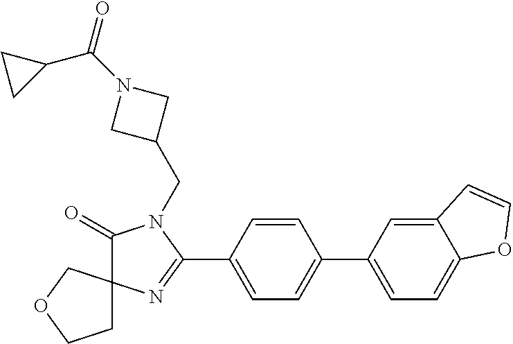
C1(=O)N(CC2CN(C(C3CC3)=O)C2)C(C2=CC=C(C3=CC=C4C(=C3)C=CO4)C=C2)=NC12CCOC2
